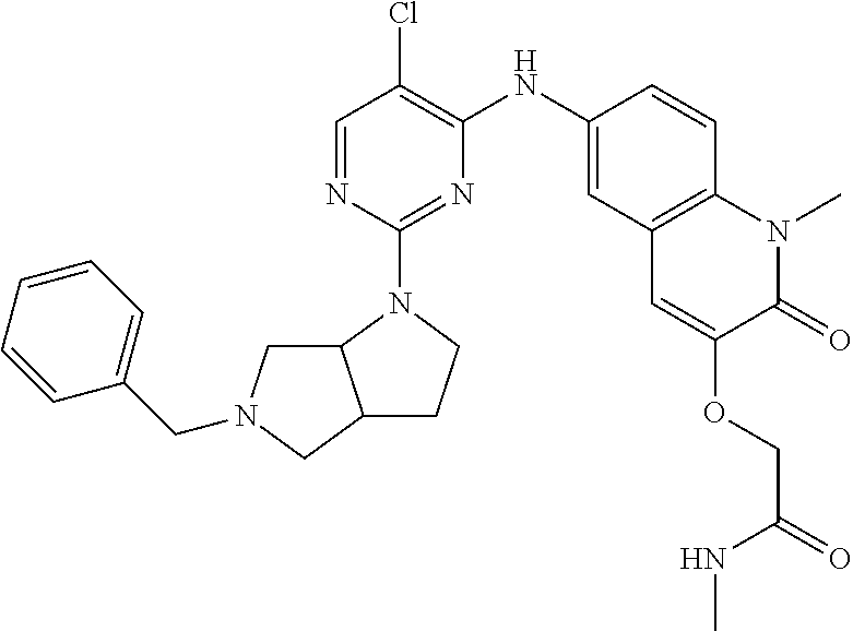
C1=NC(N2C3C(CC2)CN(CC2=CC=CC=C2)C3)=NC(NC2=CC3=C(C=C2)N(C)C(=O)C(OCC(=O)NC)=C3)=C1Cl
